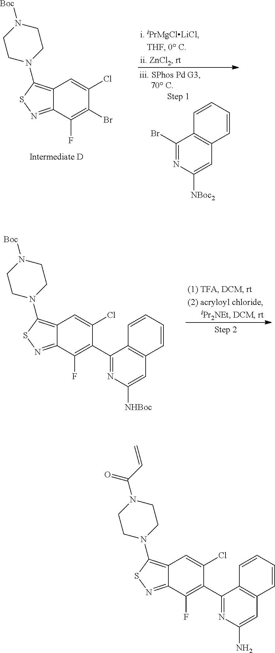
C1(Br)=NC([NBoc2])=CC2=C1C=CC=C2.BrC1=C(F)C2=NSC(N3CCN([Boc])CC3)=C2C=C1Cl.C1(C2=C(F)C3=NSC(N4CCN([Boc])CC4)=C3C=C2Cl)=NC([NHBoc])=CC2=C1C=CC=C2.C1(C2=C(F)C3=NSC(N4CCN(C(C=C)=O)CC4)=C3C=C2Cl)=NC(N)=CC2=C1C=CC=C2
